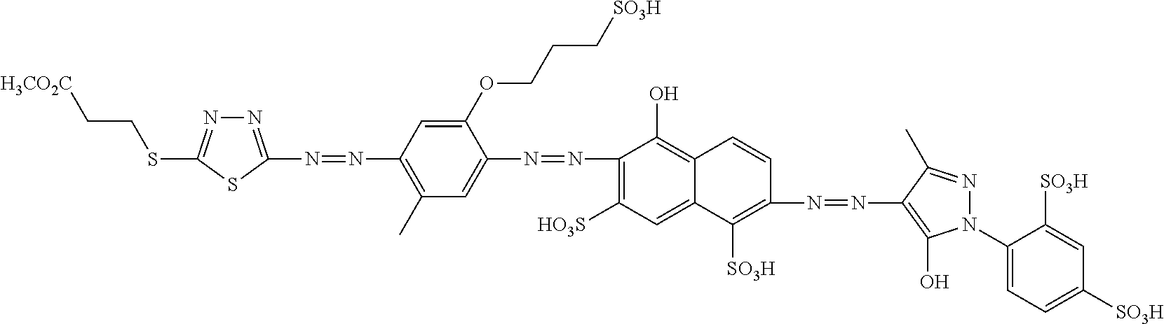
C(CSC1=NN=C(N=NC2=C(C)C=C(N=NC3=C([HO3S])C=C4C(=C3O)C=CC(N=NC3=C(O)N(C5=CC=C([SO3H])C=C5[SO3H])N=C3C)=C4[SO3H])C(OCCC[SO3H])=C2)S1)[H3CO2C]
